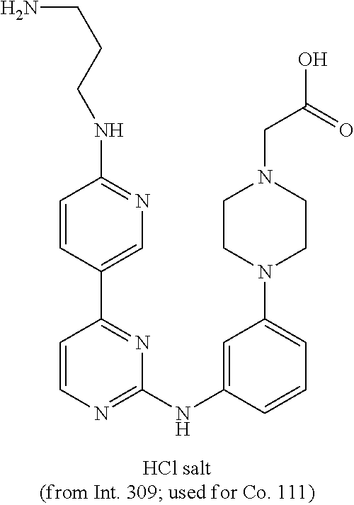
C1=CC(C2=NC(NC3=CC(N4CCN(CC(O)=O)CC4)=CC=C3)=NC=C2)=CN=C1NCCCN
